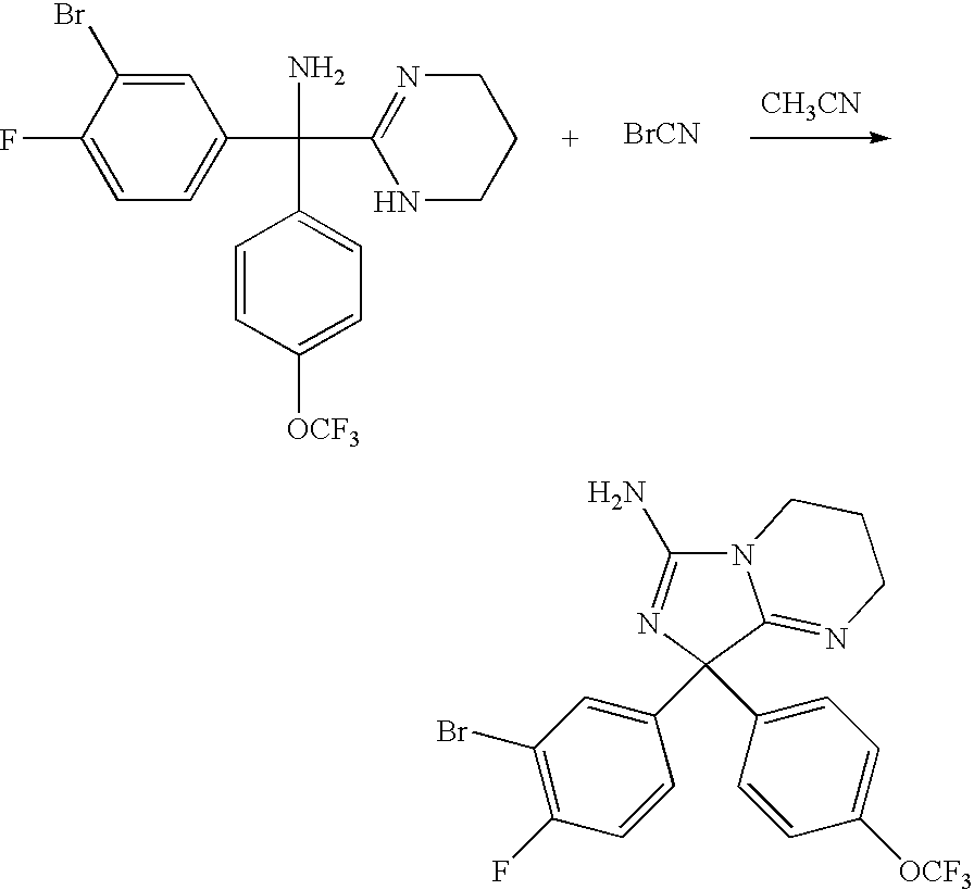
[CH3CN].C1=C(Br)C(F)=CC=C1C(N)(C1=CC=C([OCF3])C=C1)C1=NCCCN1.[BrCN].N12C(N)=NC(C3=CC(Br)=C(F)C=C3)(C3=CC=C([OCF3])C=C3)C1=NCCC2
